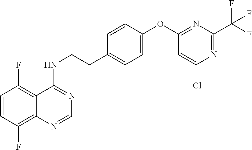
C1=CC(F)=C2C(=C1F)C(NCCC1=CC=C(OC3=NC(C(F)(F)F)=NC(Cl)=C3)C=C1)=NC=N2
